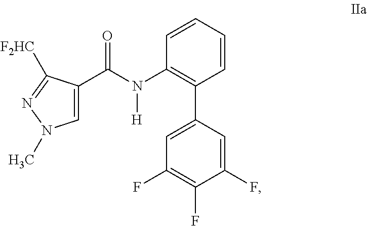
C1=C(C(N(C2=C(C3=CC(F)=C(F)C(F)=C3)C=CC=C2)[H])=O)C([F2HC])=NN1C
